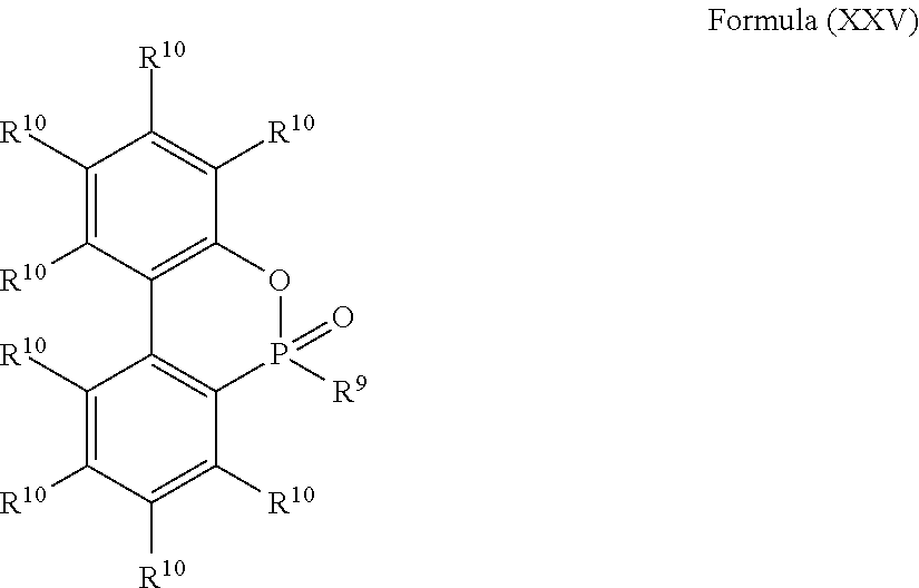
C1([R10])=C([R10])C2=C(C([R10])=C1[R10])OP([R9])(=O)C1=C2C([R10])=C([R10])C([R10])=C1[R10]
